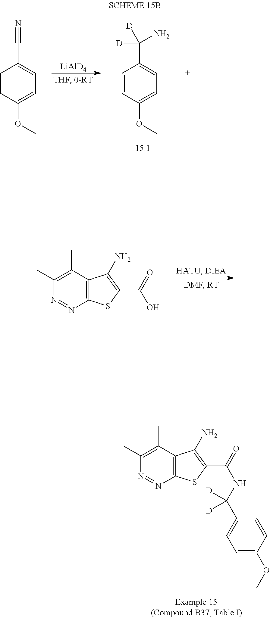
C1(C)=C(C)C2=C(N=N1)SC(C(O)=O)=C2N.C1(C)=C(C)C2=C(N=N1)SC(C(NC(C1=CC=C(OC)C=C1)([D])[D])=O)=C2N.C1=CC(OC)=CC=C1C#N.[LiAlD4].C1=CC(OC)=CC=C1C([D])([D])N
